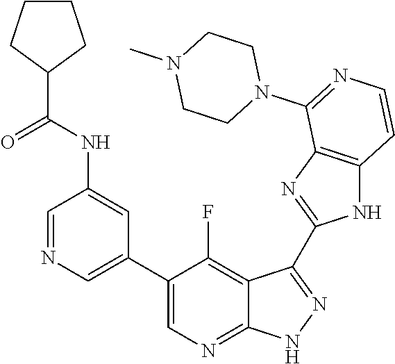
C1=NC=C(C2=CN=C3C(=C2F)C(C2=NC4=C(N2)C=CN=C4N2CCN(C)CC2)=N[N H]3)C=C1NC(C1CCCC1)=O
